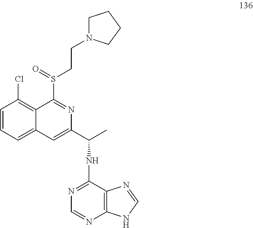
C1=CC=C2C(=C1Cl)C(S(CCN1CCCC1)=O)=NC(C(C)NC1=NC=NC3=C1N=CN3)=C2
